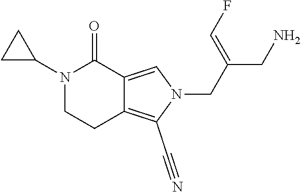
N1(CC(CN)=CF)C(C#N)=C2CCN(C3CC3)C(=O)C2=C1
